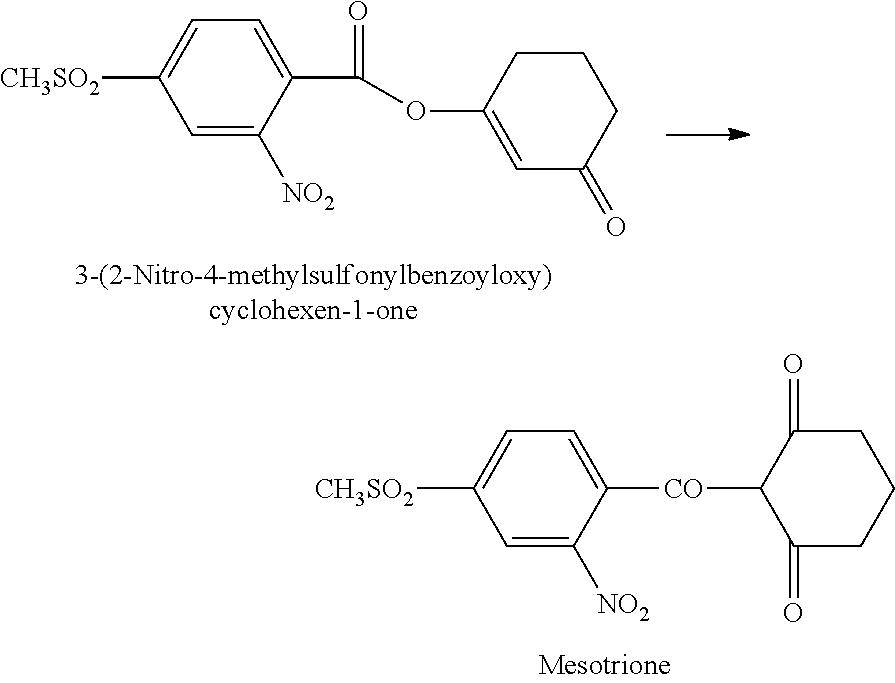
C1([CO]C2C(=O)CCCC2=O)=CC=C([CH3SO2])C=C1[NO2].C1(C(=O)OC2=CC(=O)CCC2)=CC=C([CH3SO2])C=C1[NO2]
